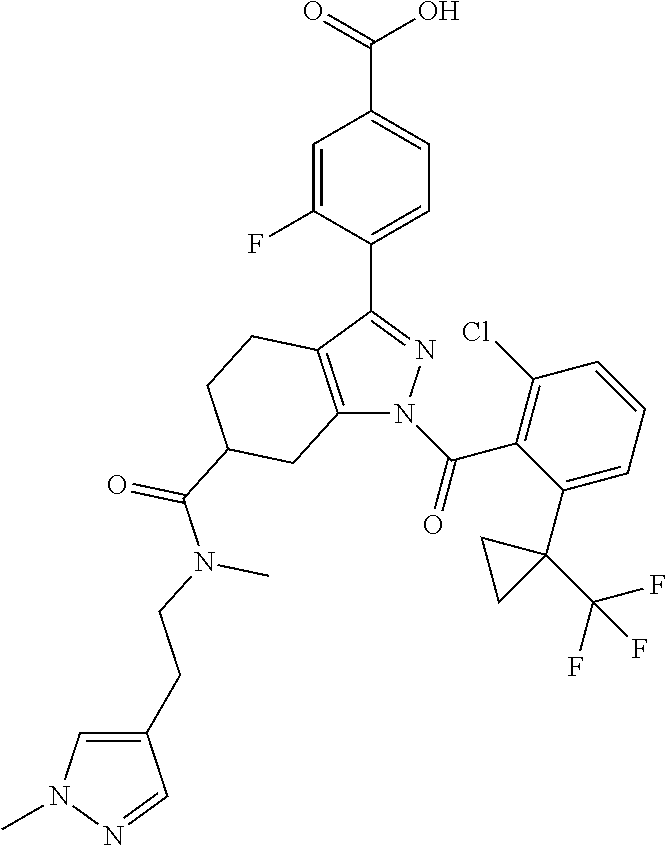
C(O)(=O)C1=CC=C(C2=NN(C(C3=C(Cl)C=CC=C3C3(C(F)(F)F)CC3)=O)C3=C2CCC(C(=O)N(C)CCC2=CN(C)N=C2)C3)C(F)=C1
